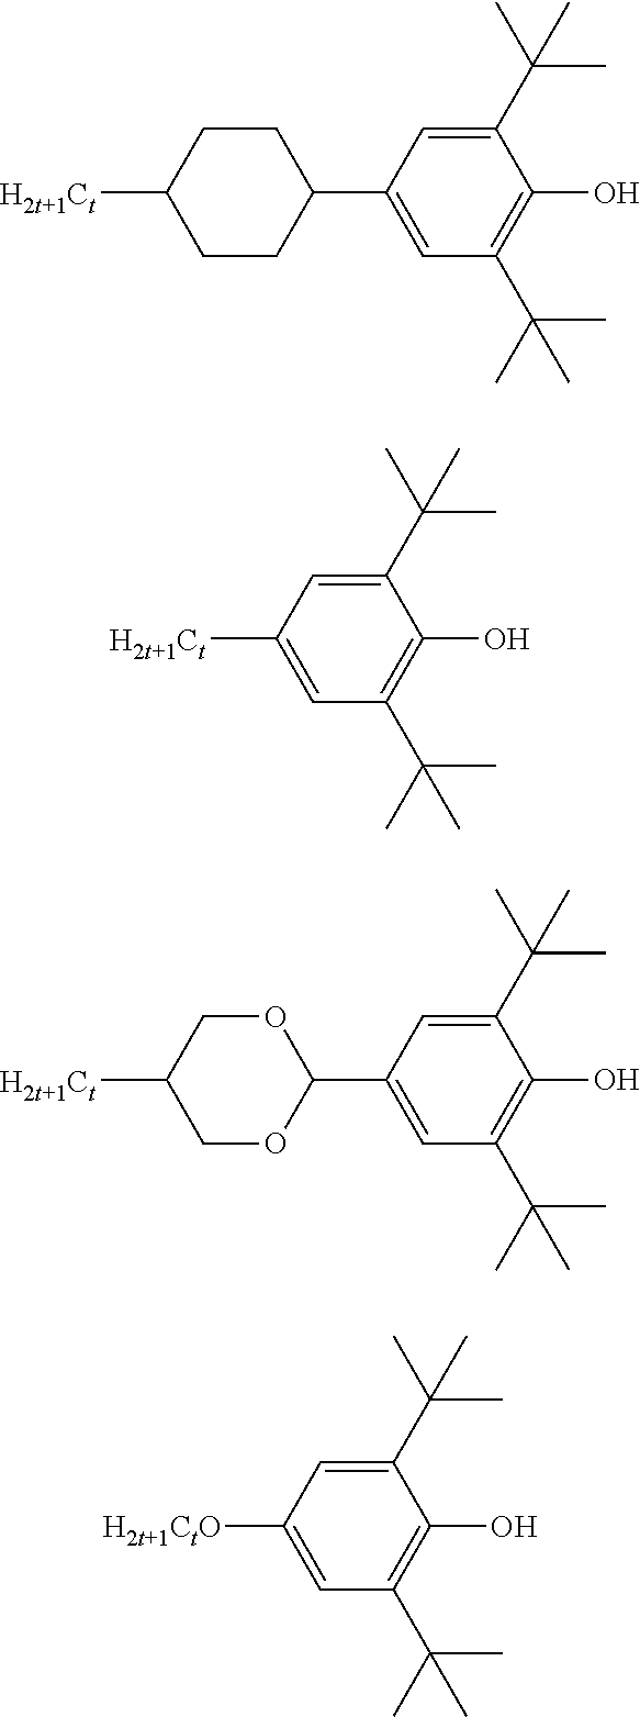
C1CC(C2=CC(C(C)(C)C)=C(O)C(C(C)(C)C)=C2)CCC1[H2t+1Ct].[H2t+1Ct]C1=CC(C(C)(C)C)=C(O)C(C(C)(C)C)=C1.C1OC(C2=CC(C(C)(C)C)=C(O)C(C(C)(C)C)=C2)OCC1[H2t+1Ct].[H2t+1CtO]C1=CC(C(C)(C)C)=C(O)C(C(C)(C)C)=C1
